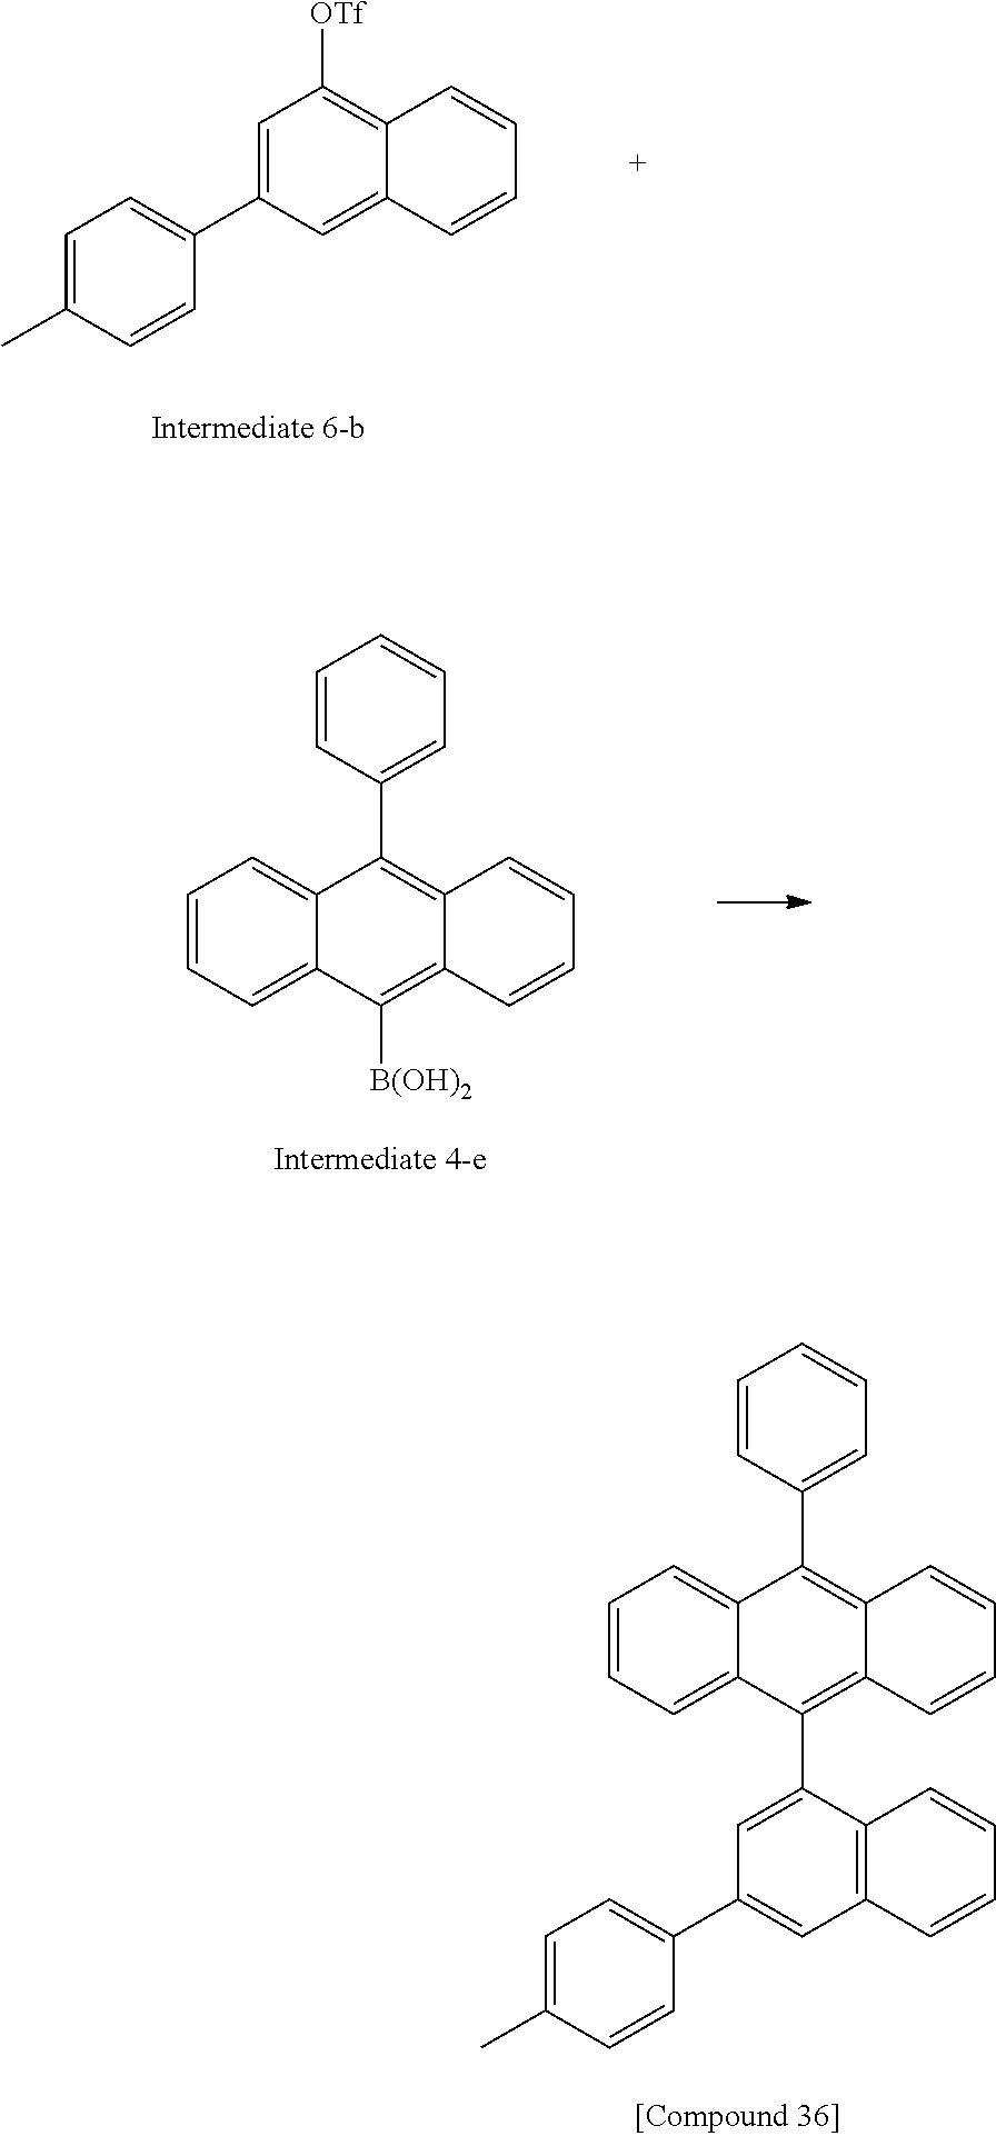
C1=C(C2=CC=C(C)C=C2)C=C2C(=C1[OTf])C=CC=C2.C1=CC=C2C(=C1)C(C1=CC=CC=C1)=C1C(=C2[B(OH)2])C=CC=C1.C1=CC=C2C(=C1)C(C1=CC=CC=C1)=C1C(=C2C2=CC(C3=CC=C(C)C=C3)=CC3=C2C=CC=C3)C=CC=C1
